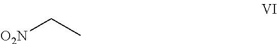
[O2N]CC
